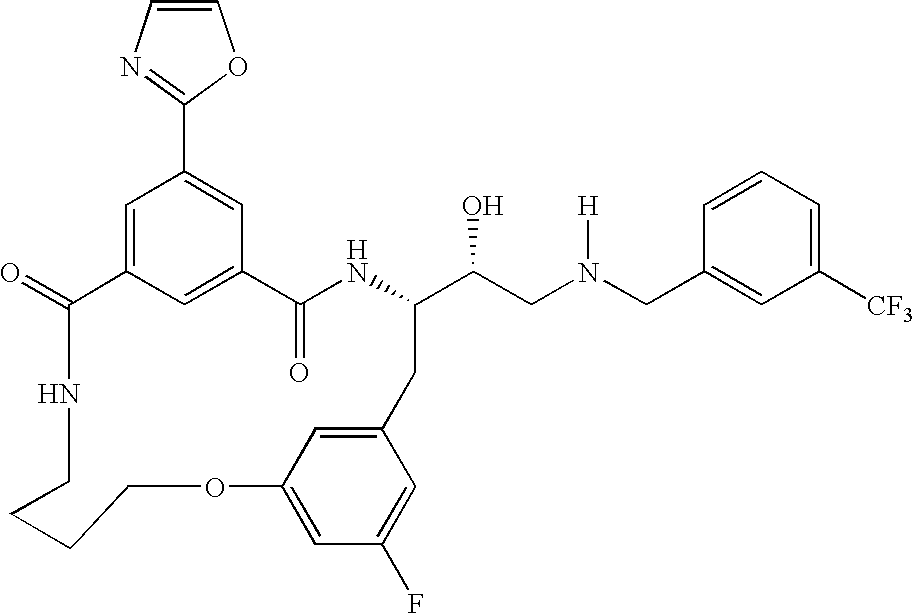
C1(=O)C2=CC(C3=NC=CO3)=CC(=C2)C(=O)NC(C(CN(CC2=CC([CF3])=CC=C2)[H])O)CC2=CC(=CC(F)=C2)OCCCCN1
